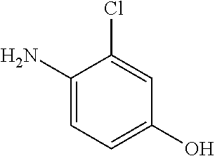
C1(N)=CC=C(O)C=C1Cl
